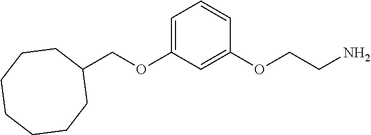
C(OC1=CC=CC(OCCN)=C1)C1CCCCCCC1
